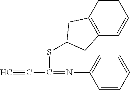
C#CC(=NC1=CC=CC=C1)SC1CC2=C(C=CC=C2)C1
